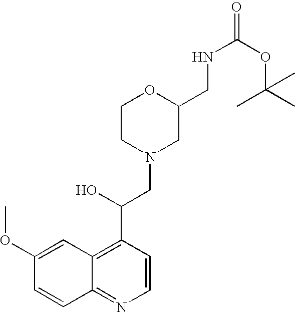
C1CN(CC(O)C2=C3C(=NC=C2)C=CC(OC)=C3)CC(CNC(OC(C)(C)C)=O)O1
